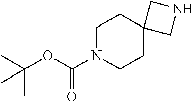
C1N(C(OC(C)(C)C)=O)CCC2(C1)CNC2
